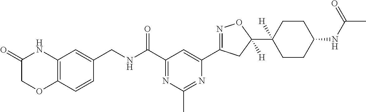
C1(CNC(C2=NC(C)=NC(C3=NOC(C4([H])CCC(NC(C)=O)CC4)([H])C3)=C2)=O)=CC2=C(C=C1)OCC(=O)N2
